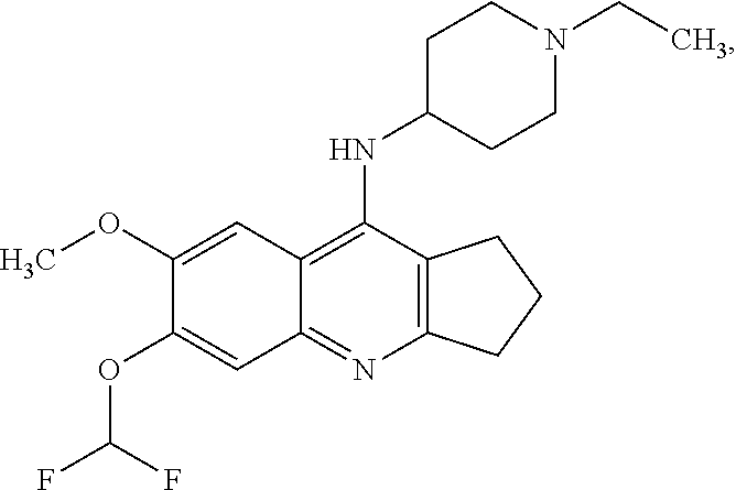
C12=C(N=C3C(=C1NC1CCN(CC)CC1)C=C(OC)C(OC(F)F)=C3)CCC2
